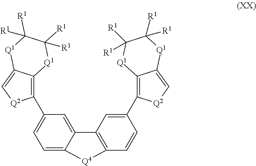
C1=C2C(=CC(C3=C4C(=C[Q2]3)[Q1]C([R1])([R1])C([R1])([R1])[Q1]4)=C1)C1=C(C=CC(C3=C4C(=C[Q2]3)[Q1]C([R1])([R1])C([R1])([R1])[Q1]4)=C1)[Q4]2
